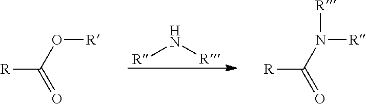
[R]N[R].[R]C(O[R])=O.[R]C(N([R])[R])=O
